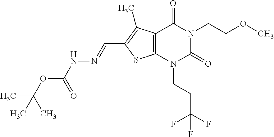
C12=C(N(CCC(F)(F)F)C(=O)N(CCOC)C1=O)SC(C=NNC(OC(C)(C)C)=O)=C2C
